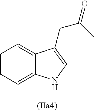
C1=CC=C2C(=C1)C(CC(C)=O)=C(C)N2
